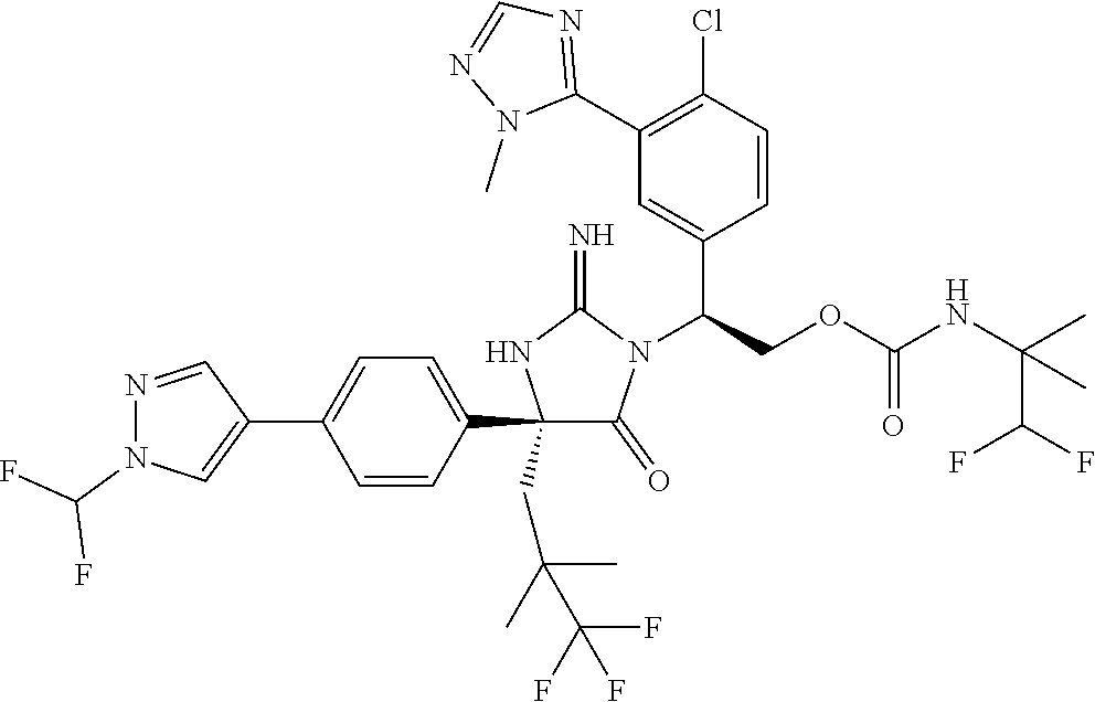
C1(C2=CC=C(C3=CN(C(F)F)N=C3)C=C2)(CC(C)(C(F)(F)F)C)C(=O)N(C(COC(NC(C)(C(F)F)C)=O)C2=CC(C3=NC=NN3C)=C(Cl)C=C2)C(=N)N1
